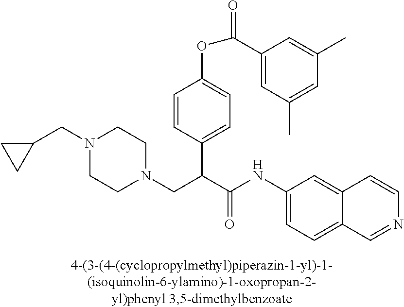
C1(NC(C(CN2CCN(CC3CC3)CC2)C2=CC=C(OC(=O)C3=CC(C)=CC(C)=C3)C=C2)=O)=CC=C2C(=C1)C=CN=C2
